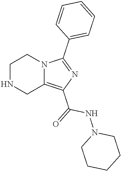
C1NCC2=C(C(=O)NN3CCCCC3)N=C(C3=CC=CC=C3)N2C1
